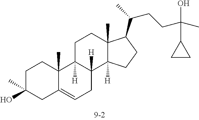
C1C(O)(C)CC2=CCC3([H])C([H])(C2(C)C1)CCC1(C)C3([H])CCC1C(CCC(C)(O)C1CC1)C
